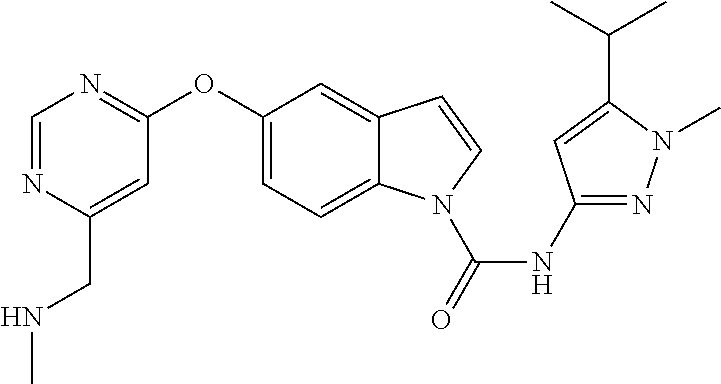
C1(OC2=NC=NC(CNC)=C2)=CC=C2C(=C1)C=CN2C(NC1=NN(C)C(C(C)C)=C1)=O
